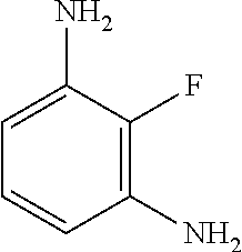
C1(F)=C(N)C=CC=C1N
